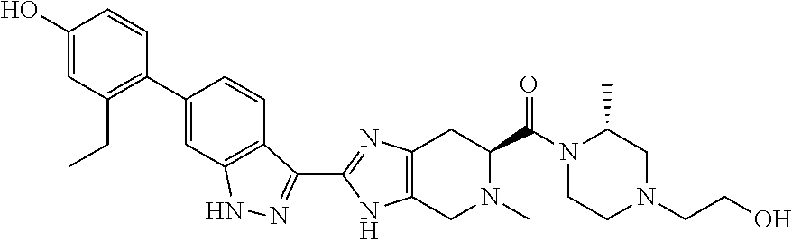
C1(O)=CC(CC)=C(C2=CC3=C(C=C2)C(C2=NC4=C(N2)CN(C)C(C(N2CCN(CCO)CC2C)=O)C4)=NN3)C=C1
